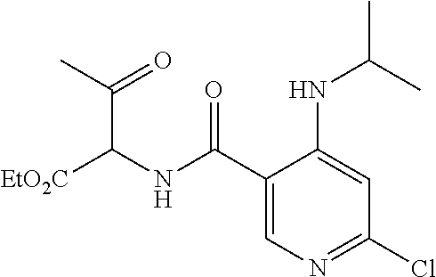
C1(C(NC([EtO2C])C(C)=O)=O)=CN=C(Cl)C=C1NC(C)C
